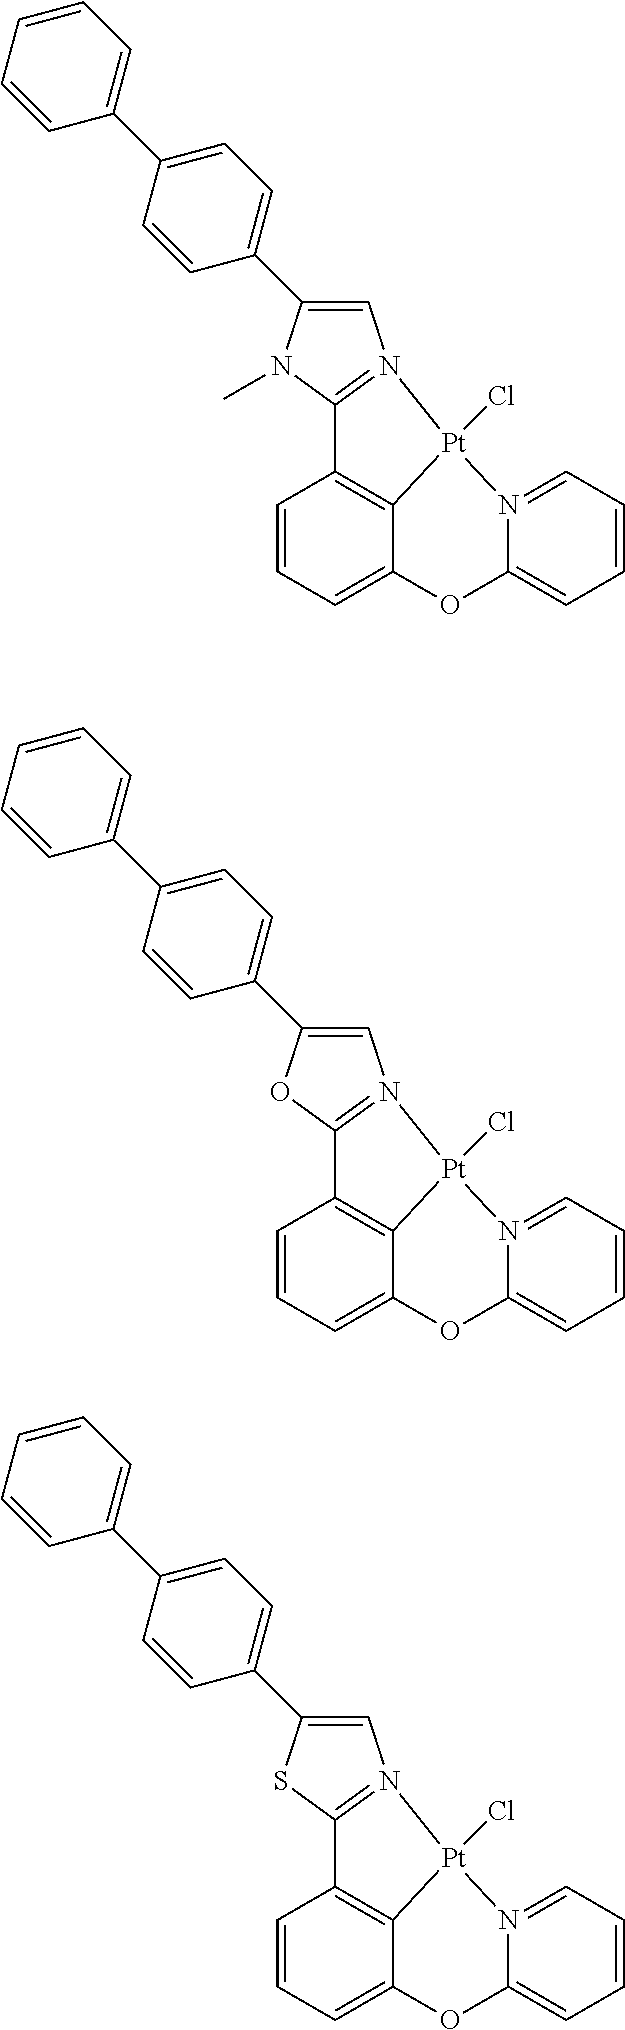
C1=CC=C2C3=C1C1=N(C=C(C4=CC=C(C5=CC=CC=C5)C=C4)N1C)[Pt]3(Cl)N1=CC=CC=C1O2.C1=CC=C2C3=C1C1=N(C=C(C4=CC=C(C5=CC=CC=C5)C=C4)O1)[Pt]3(Cl)N1=CC=CC=C1O2.C1=CC=C2C3=C1C1=N(C=C(C4=CC=C(C5=CC=CC=C5)C=C4)S1)[Pt]3(Cl)N1=CC=CC=C1O2
